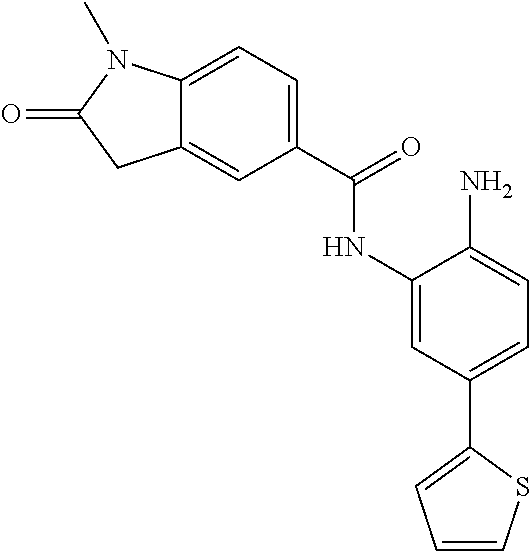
C12=CC(C(=O)NC3=CC(C4=CC=CS4)=CC=C3N)=CC=C1N(C)C(=O)C2
